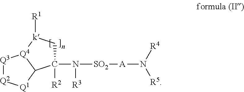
C1([R2])(N([R3])[SO2][A]N([R5])[R4])C[k]([R1])[Q4]2C1[Q1][Q2][Q3]2
